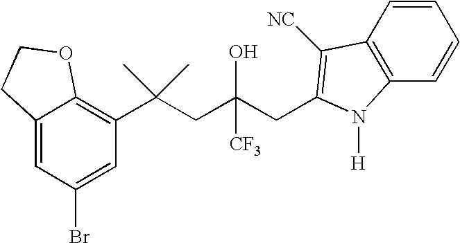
C1(Br)=CC(C(CC(CC2=C([NC])C3=C(C=CC=C3)N2[H])(O)[CF3])(C)C)=C2C(=C1)CCO2
